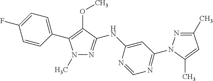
N1(C)N=C(NC2=CC(N3N=C(C)C=C3C)=NC=N2)C(OC)=C1C1=CC=C(F)C=C1
